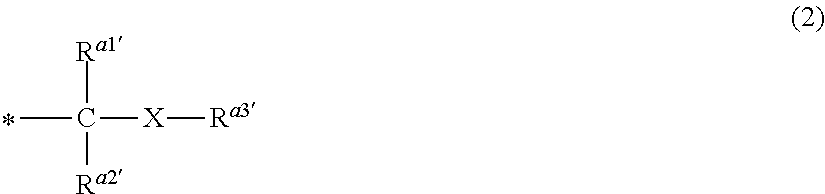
C([X][Ra3])([Ra1])([Ra2])C
